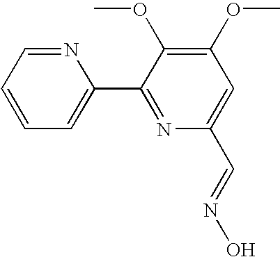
N1=CC=CC=C1C1=NC(C=NO)=CC(OC)=C1OC
